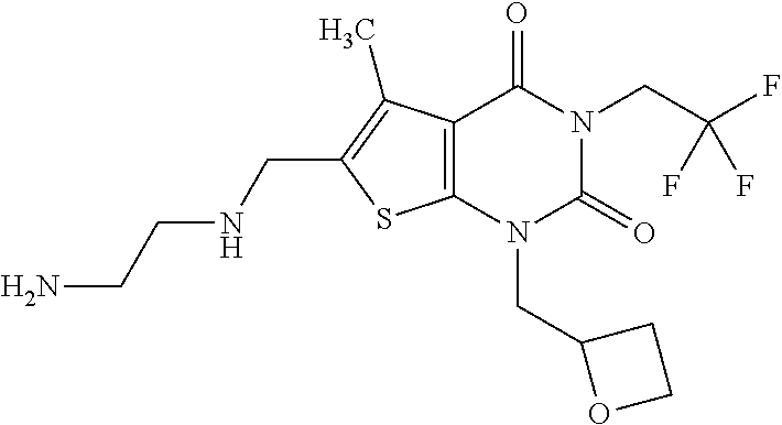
C12=C(N(CC3OCC3)C(=O)N(CC(F)(F)F)C1=O)SC(CNCCN)=C2C
